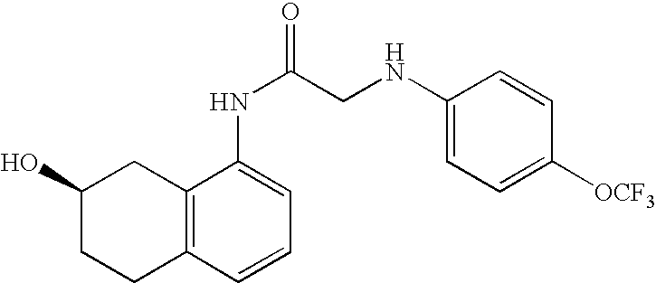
C12=C(C=CC=C1NC(CNC1=CC=C([OCF3])C=C1)=O)CCC(O)C2
